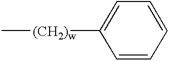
C[(CH2)w]C1=CC=CC=C1
